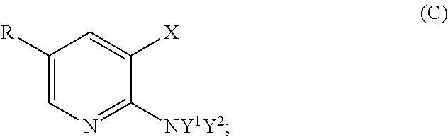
C1([R])=CN=C([NY1Y2])C([X])=C1
